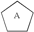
C1CCCC1.[A]
